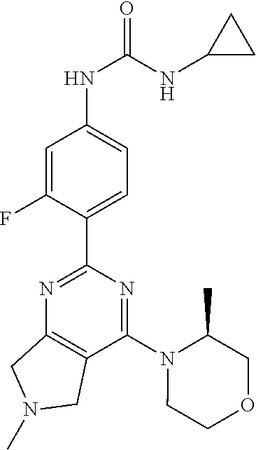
C1(C2=NC3=C(C(N4CCOCC4C)=N2)CN(C)C3)=CC=C(NC(=O)NC2CC2)C=C1F
